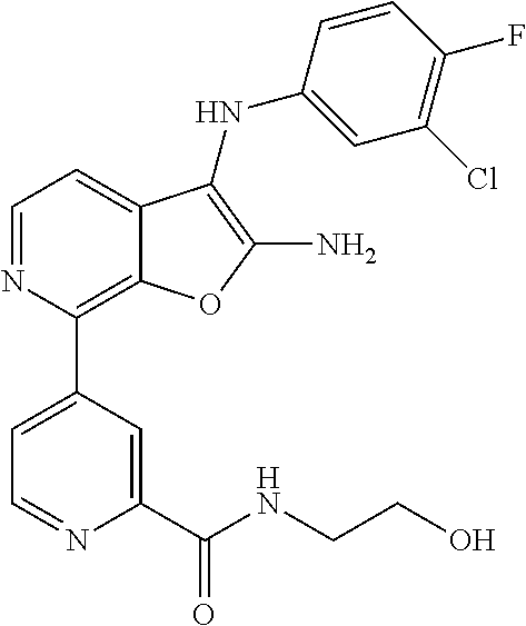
C1=NC(C2=CC=NC(C(NCCO)=O)=C2)=C2C(=C1)C(NC1=CC(Cl)=C(F)C=C1)=C(N)O2
